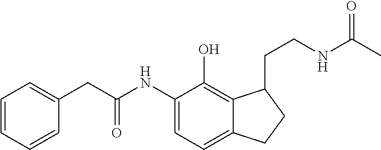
C(NC1=CC=C2C(=C1O)C(CCNC(C)=O)CC2)(=O)CC1=CC=CC=C1
